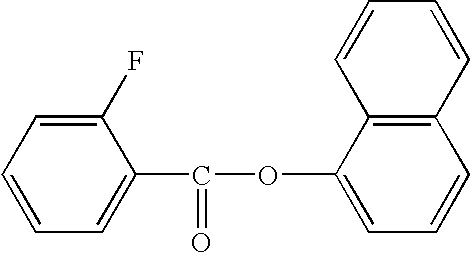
C1=CC=C(C(OC2=CC=CC3=C2C=CC=C3)=O)C(F)=C1
